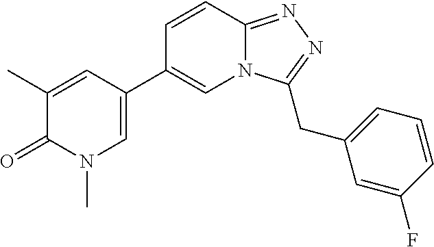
C1(C)=CC(C2=CN3C(=NN=C3CC3=CC=CC(F)=C3)C=C2)=CN(C)C1=O
